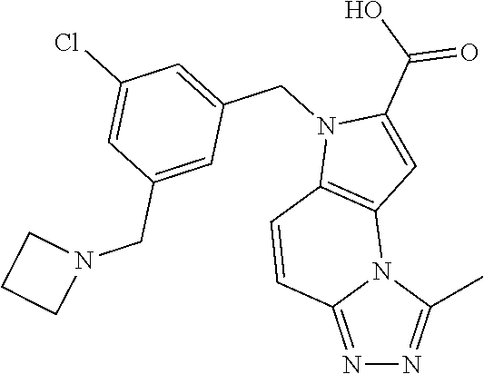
N1=C2N(C(C)=N1)C1=C(C=C2)N(CC2=CC(Cl)=CC(CN3CCC3)=C2)C(C(O)=O)=C1
